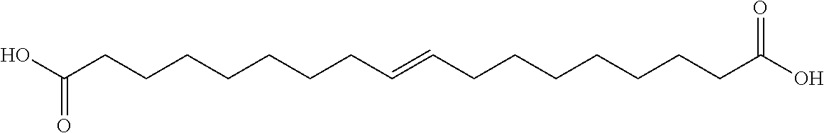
OC(CCCCCCCC=CCCCCCCCC(O)=O)=O
